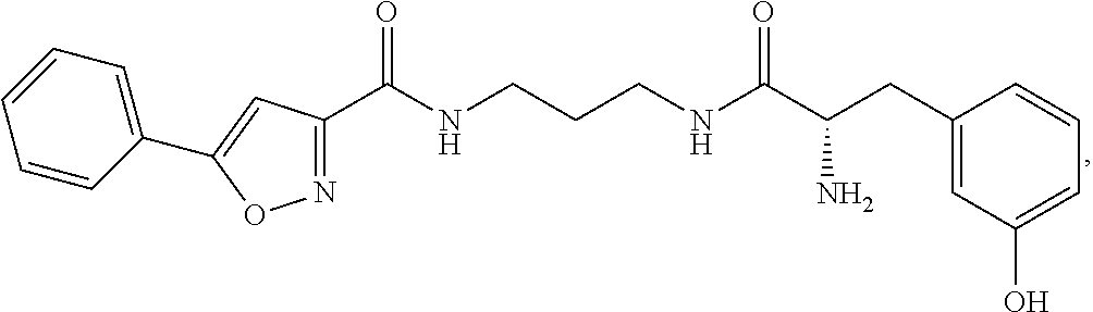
C1=CC=CC(C2=CC(C(NCCCNC(=O)C(CC3=CC(O)=CC=C3)N)=O)=NO2)=C1
